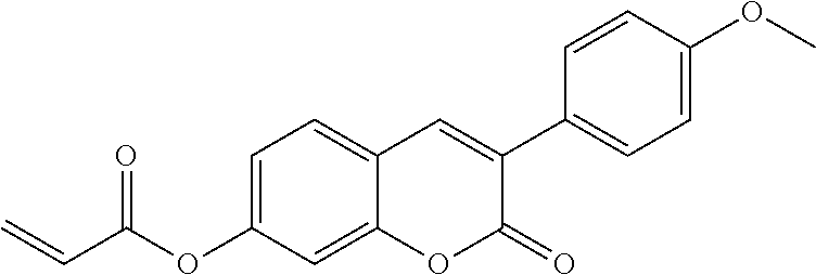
C=CC(=O)OC1=CC=C2C=C(C3=CC=C(OC)C=C3)C(=O)OC2=C1
